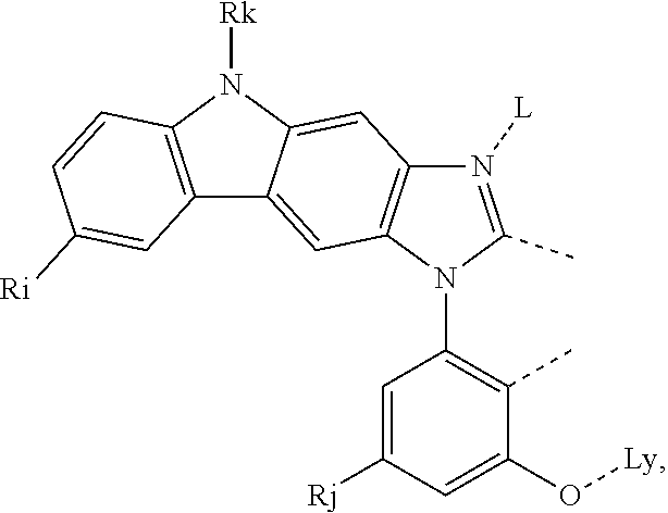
C1=C([Rj])C=C(O[Ly])C(C)=C1N1C(C)=N([L])C2=C1C=C1C(=C2)N([Rk])C2=C1C=C([Ri])C=C2
